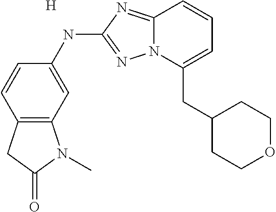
C1=CC2=C(C=C1NC1=NN3C(=N1)C=CC=C3CC1CCOCC1)N(C)C(=O)C2.[H]
